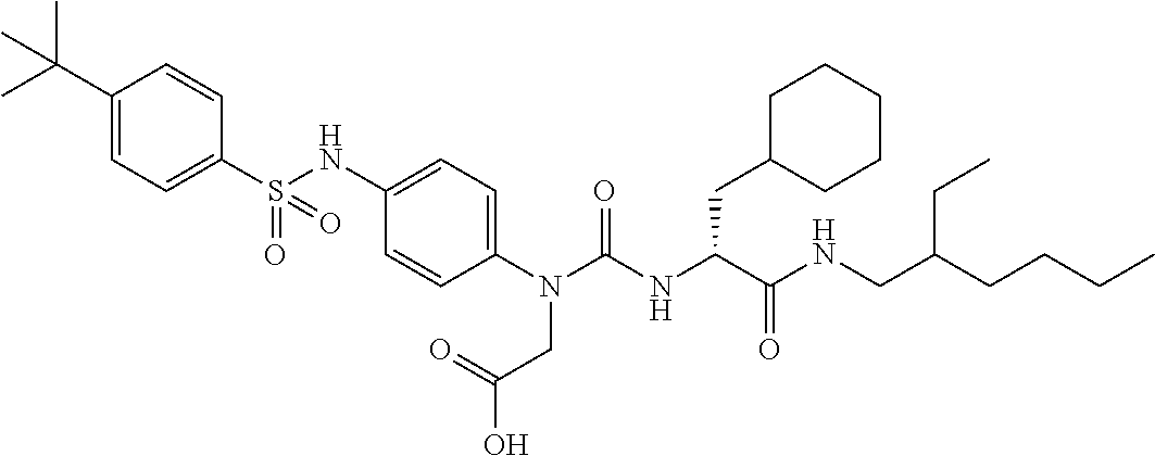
C1(S(NC2=CC=C(N(C(NC(C(NCC(CCCC)CC)=O)CC3CCCCC3)=O)CC(=O)O)C=C2)(=O)=O)=CC=C(C(C)(C)C)C=C1
